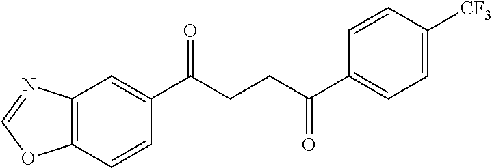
C12=C(C=CC(C(CCC(C3=CC=C([CF3])C=C3)=O)=O)=C1)OC=N2
